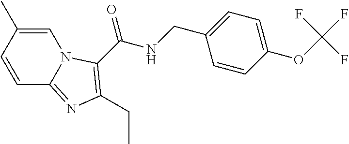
C1=C(C)C=CC2=NC(CC)=C(C(NCC3=CC=C(OC(F)(F)F)C=C3)=O)N12
